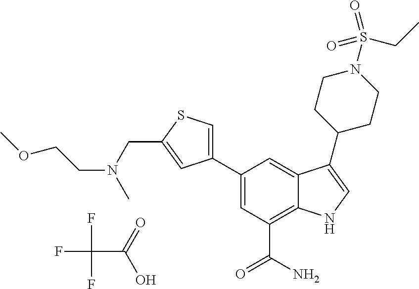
FC(F)(F)C(=O)O.C1=C(C2=CSC(CN(C)CCOC)=C2)C=C2C(=C1C(N)=O)NC=C2C1CCN(S(=O)(=O)CC)CC1
